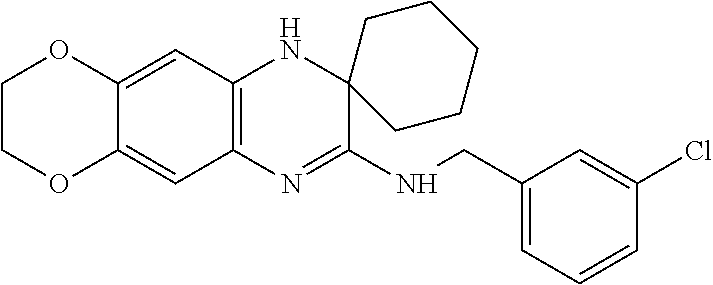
C12=CC3=C(C=C1OCCO2)N=C(NCC1=CC=CC(Cl)=C1)C1(N3)CCCCC1
